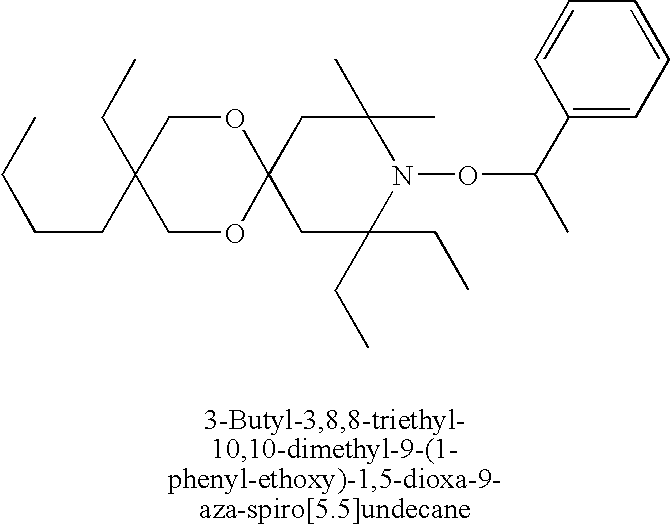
C12(CC(C)(C)N(OC(C)C3=CC=CC=C3)C(CC)(CC)C1)OCC(CC)(CCCC)CO2
